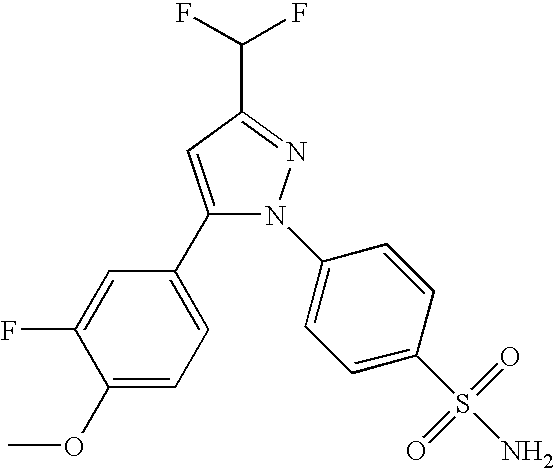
C(C1=NN(C2=CC=C(S(N)(=O)=O)C=C2)C(C2=CC=C(OC)C(F)=C2)=C1)(F)F
